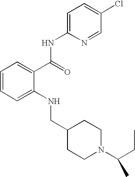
C1=CC=C(NCC2CCN(C(CC)C)CC2)C(C(NC2=CC=C(Cl)C=N2)=O)=C1
